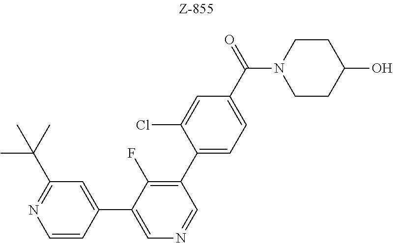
C1=CC(C2=CN=CC(C3=CC=C(C(=O)N4CCC(O)CC4)C=C3Cl)=C2F)=CC(C(C)(C)C)=N1
